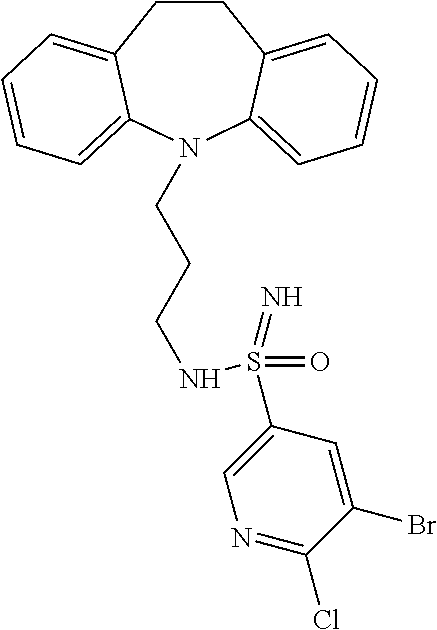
C1CC2=CC=CC=C2N(CCCNS(C2=CN=C(Cl)C(Br)=C2)(=O)=N)C2=CC=CC=C12
